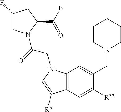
C1(F)CN(C(=O)CN2C3=C(C=C([R32])C(CN4CCCCC4)=C3)C([R6])=C2)C(C(B)=O)C1
